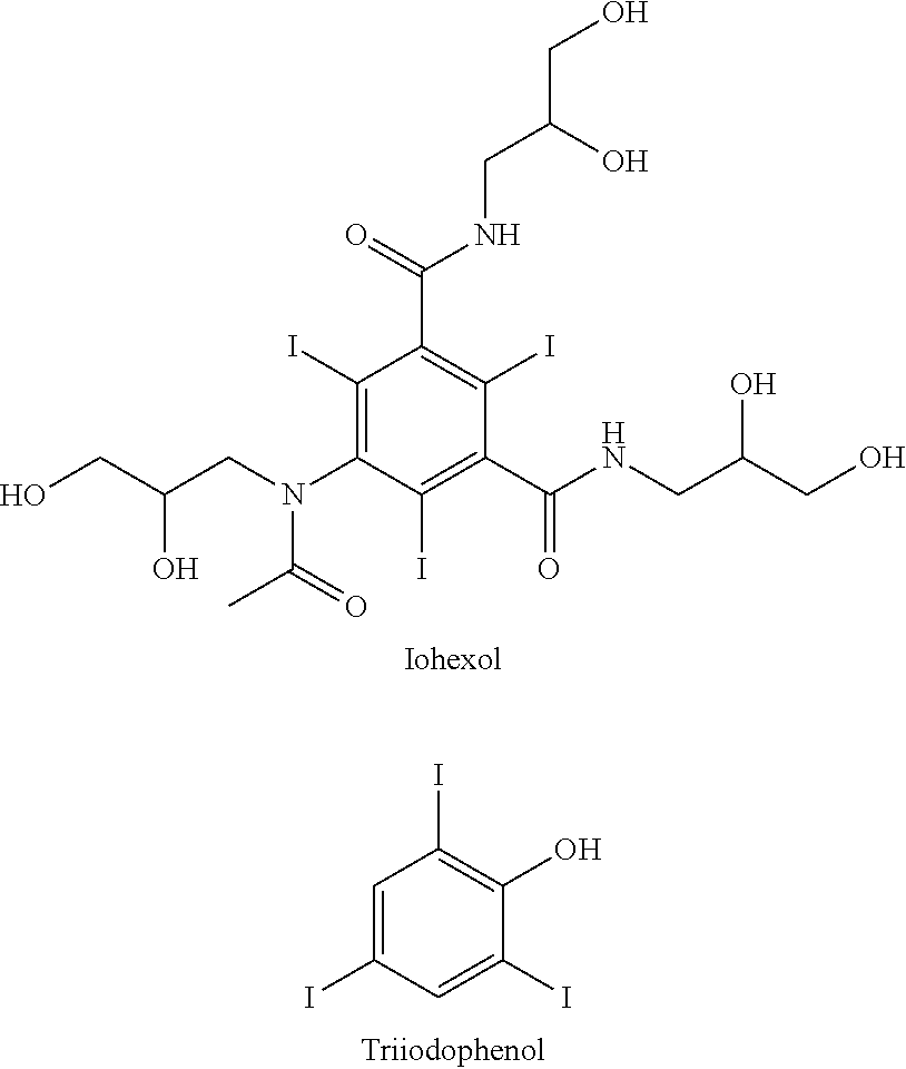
C1(I)=C(N(CC(CO)O)C(=O)C)C(I)=C(C(NCC(CO)O)=O)C(I)=C1C(=O)NCC(CO)O.C1=C(I)C=C(I)C(O)=C1I
